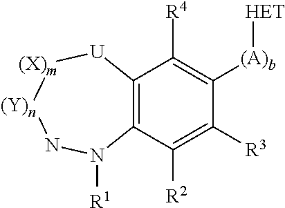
C12=C(C([R2])=C([R3])C([(A)b][HET])=C1[R4])N([R1])N[(Y)n][(X)m][U]2
